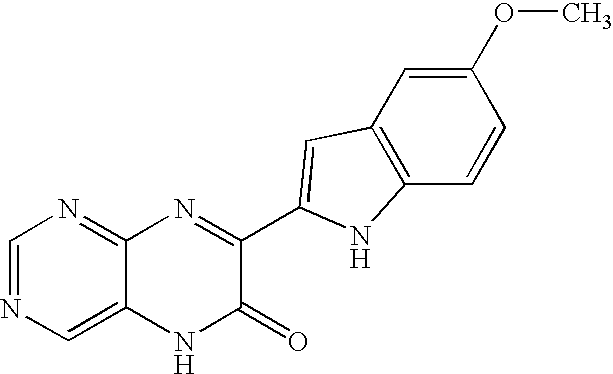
C1=C2C(=NC=N1)N=C(C1=CC3=C(C=CC(OC)=C3)N1)C(=O)N2
